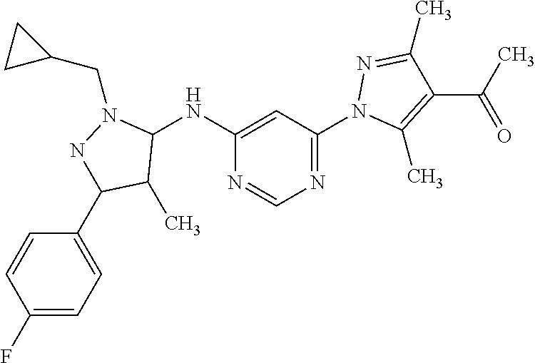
C1(NC2N(CC3CC3)NC(C3=CC=C(F)C=C3)C2C)=CC(N2C(C)=C(C(C)=O)C(C)=N2)=NC=N1
